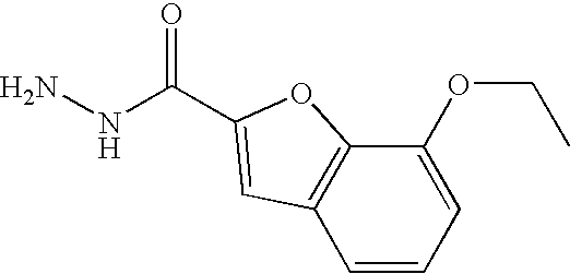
NNC(=O)C1=CC2=C(C(OCC)=CC=C2)O1
